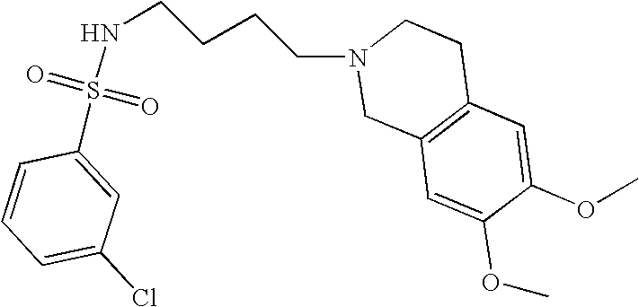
N(S(C1=CC(Cl)=CC=C1)(=O)=O)CCCCN1CC2=C(CC1)C=C(OC)C(OC)=C2
